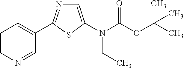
C1(C2=NC=C(N(CC)C(=O)OC(C)(C)C)S2)=CC=CN=C1
